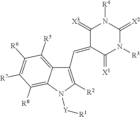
C1(C=C2C(=[X1])N([R3])C(=[X2])N([R4])C2=[X3])=C([R2])N([Y][R1])C2=C([R8])C([R7])=C([R6])C([R5])=C12
